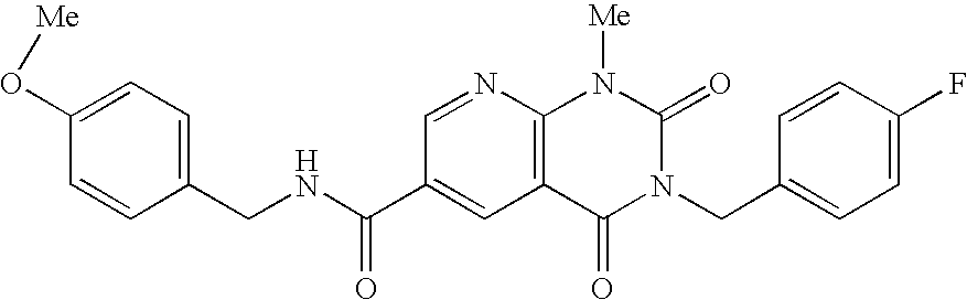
C1=C(O[Me])C=CC(CNC(C2=CC3=C(N=C2)N([Me])C(=O)N(CC2=CC=C(F)C=C2)C3=O)=O)=C1
